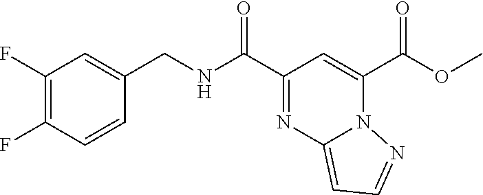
C1(C(NCC2=CC(F)=C(F)C=C2)=O)=NC2=CC=NN2C(C(OC)=O)=C1
